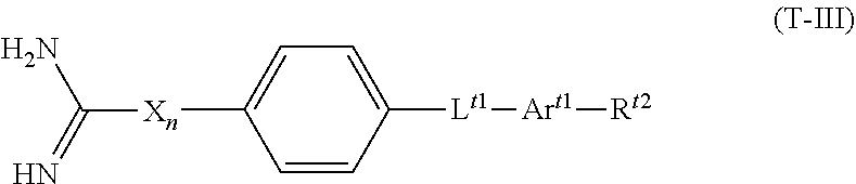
C1=CC([Lt1][Art1][Rt2])=CC=C1[Xn]C(N)=N
